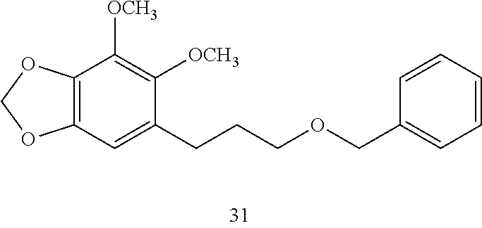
C12=C(OCO1)C([OCH3])=C([OCH3])C(CCCOCC1=CC=CC=C1)=C2
